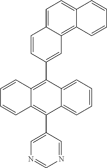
C1(C2=C3C(=C(C4=CN=CN=C4)C4=CC=CC=C24)C=CC=C3)=CC2=C3C(=CC=C2C=C1)C=CC=C3
